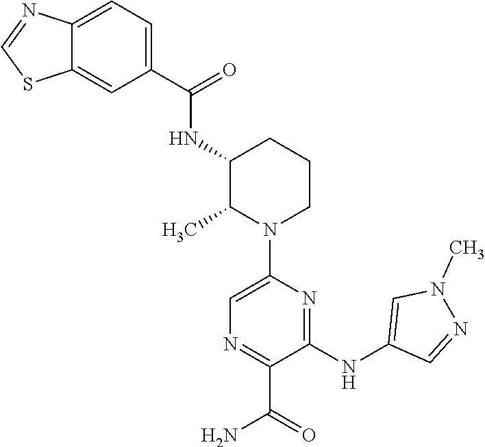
C1(C(NC2C(C)N(C3=CN=C(C(N)=O)C(NC4=CN(C)N=C4)=N3)CCC2)=O)=CC=C2C(=C1)SC=N2
